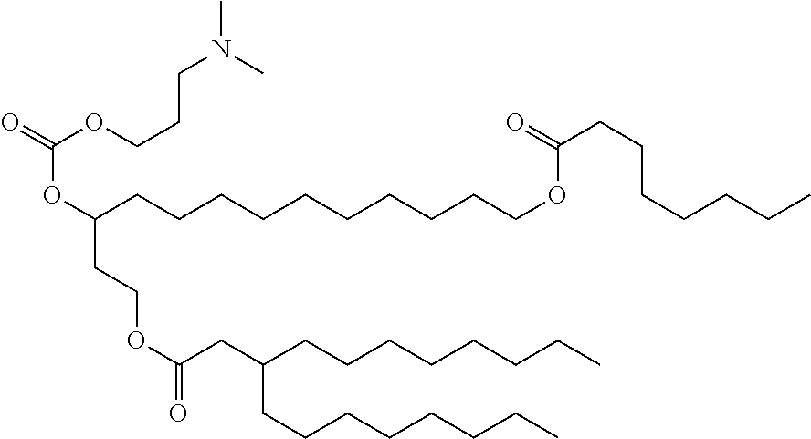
C(OC(CCCCCCCCCCOC(CCCCCCC)=O)CCOC(=O)CC(CCCCCCCC)CCCCCCCC)(OCCCN(C)C)=O
